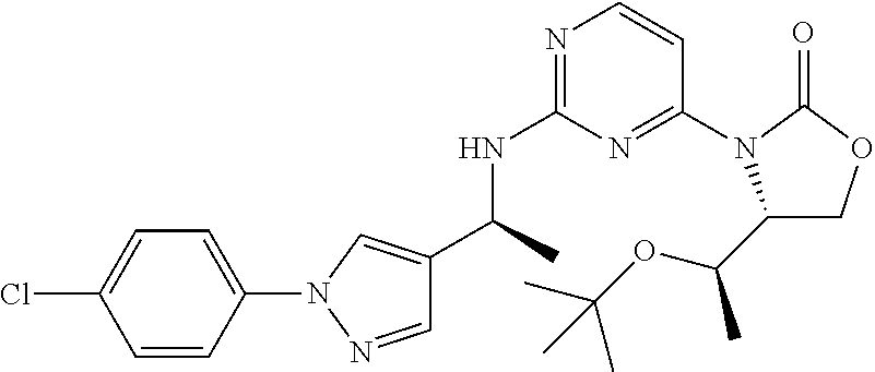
C(C)(NC1=NC=CC(N2C(C(OC(C)(C)C)C)COC2=O)=N1)C1=CN(C2=CC=C(Cl)C=C2)N=C1
